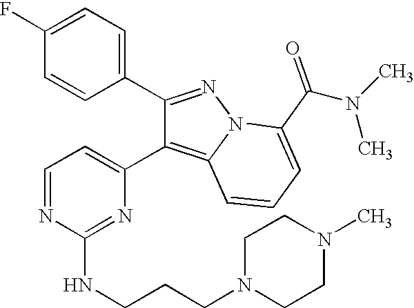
C1(F)=CC=C(C2=NN3C(=C2C2=CC=NC(NCCCN4CCN(C)CC4)=N2)C=CC=C3C(N(C)C)=O)C=C1
